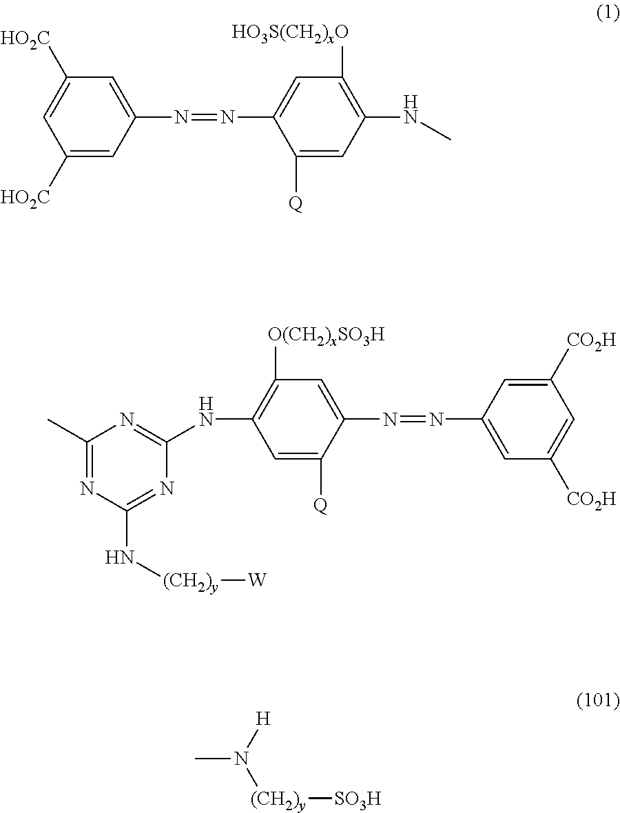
CNC1=C([HO3S(CH2)xO])C=C(N=NC2=CC([HO2C])=CC([HO2C])=C2)C([Q])=C1.N([(CH2)y][SO3H])(C)[H].C1=C([Q])C(N=NC2=CC([CO2H])=CC([CO2H])=C2)=CC([O(CH2)xSO3H])=C1NC1=NC(C)=NC(N[(CH2)y][W])=N1
